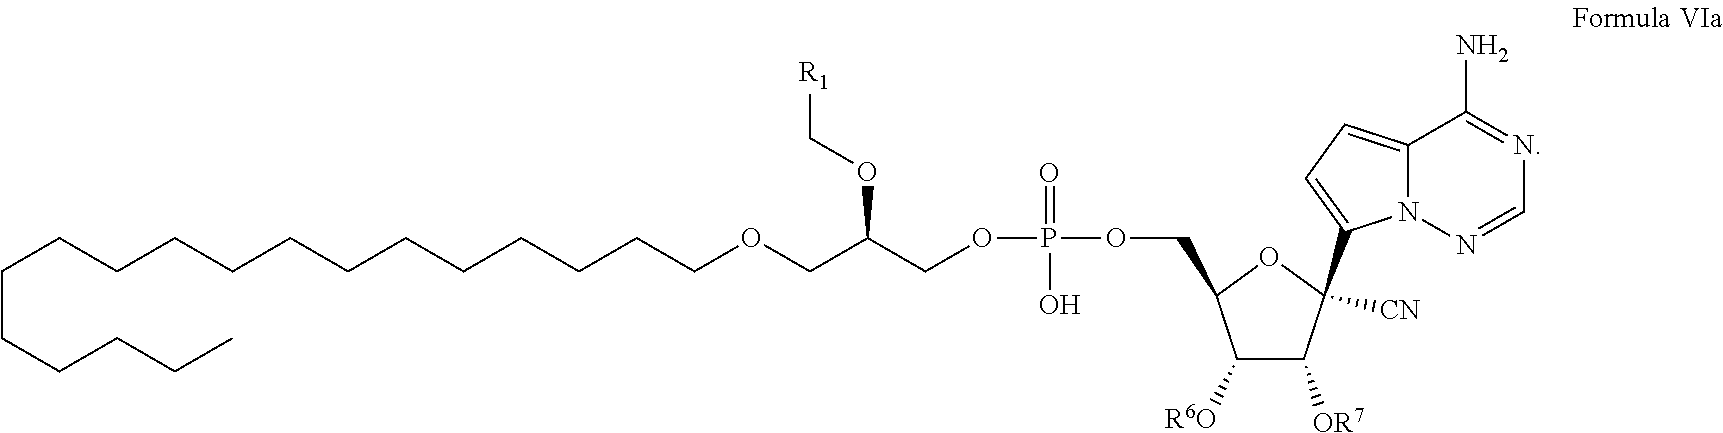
C1=C(C2([CN])C([OR7])C([R6O])C(COP(OCC(OC[R1])COCCCCCCCCCCCCCCCCCC)(O)=O)O2)N2C(=C1)C(N)=NC=N2
